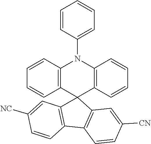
C1=CC(N2C3=C(C4(C5=C(C6=C4C=C([CN])C=C6)C=CC([NC])=C5)C4=C2C=CC=C4)C=CC=C3)=CC=C1
